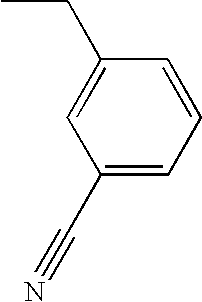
C1(C#N)=CC=CC(CC)=C1
